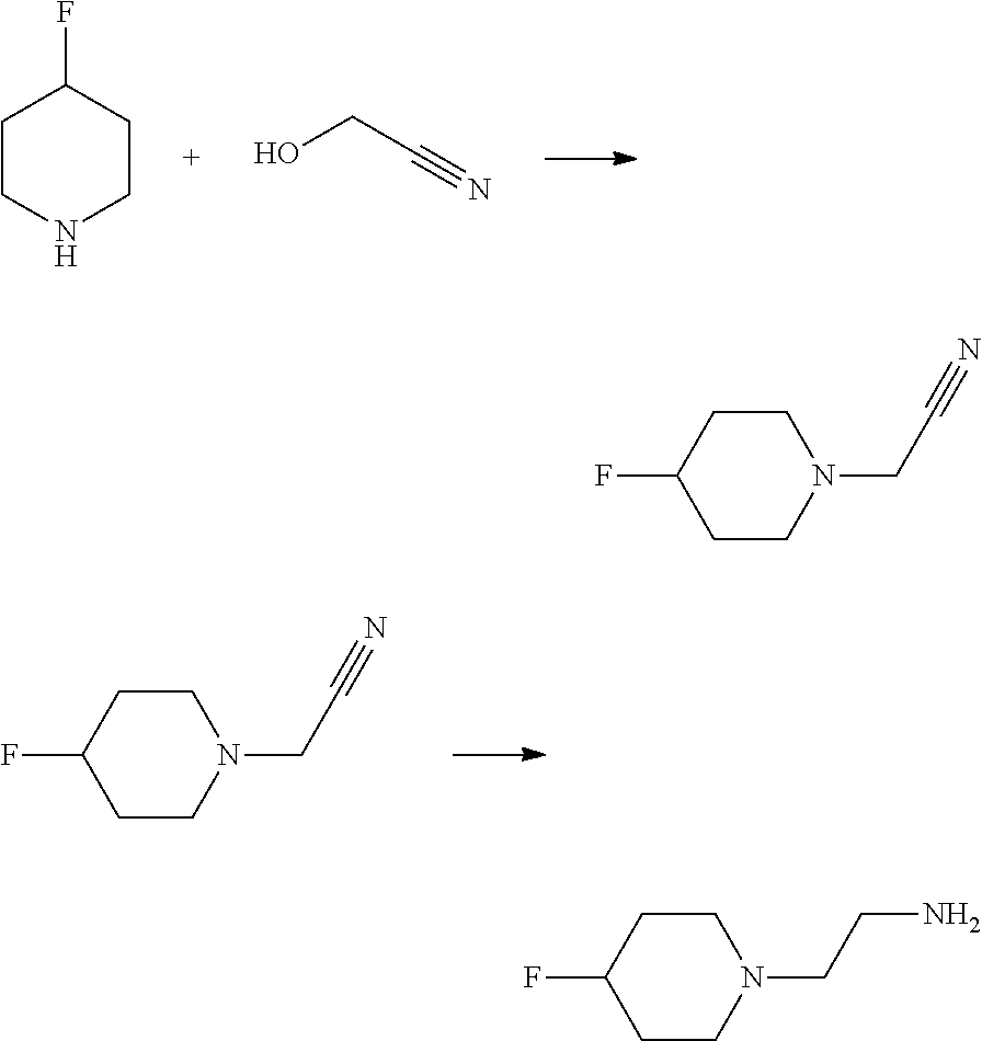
C1CNCCC1F.OCC#N.C1CC(F)CCN1CC#N.C1CC(F)CCN1CC#N.C1CC(F)CCN1CCN
